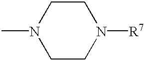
N1(C)CCN([R7])CC1
